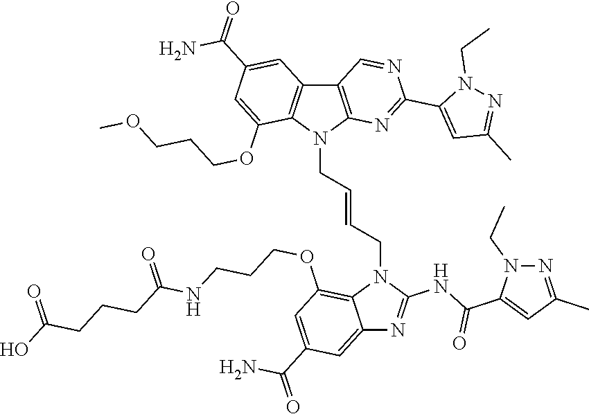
CCN1N=C(C)C=C1C(NC1=NC2=CC(C(N)=O)=CC(OCCCNC(CCCC(=O)O)=O)=C2N1CC=CCN1C2=C(C3=C1N=C(C1=CC(C)=NN1CC)N=C3)C=C(C(N)=O)C=C2OCCCOC)=O
